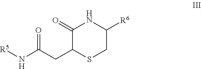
C1(=O)C(CC(N[R5])=O)SCC([R6])N1
